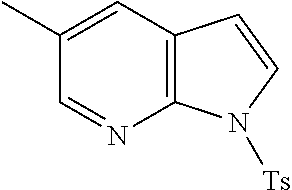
CC1=CC2=C(N=C1)N([Ts])C=C2
